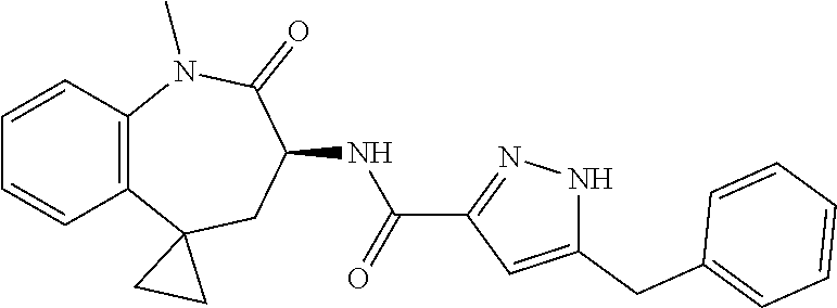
C12=C(N(C)C(=O)C(NC(C3=NNC(CC4=CC=CC=C4)=C3)=O)CC13CC3)C=CC=C2
